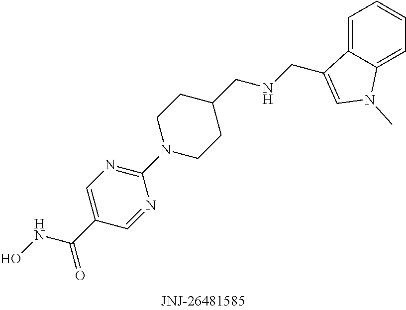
C1=C2C(=CC=C1)N(C)C=C2CNCC1CCN(C2=NC=C(C(NO)=O)C=N2)CC1
